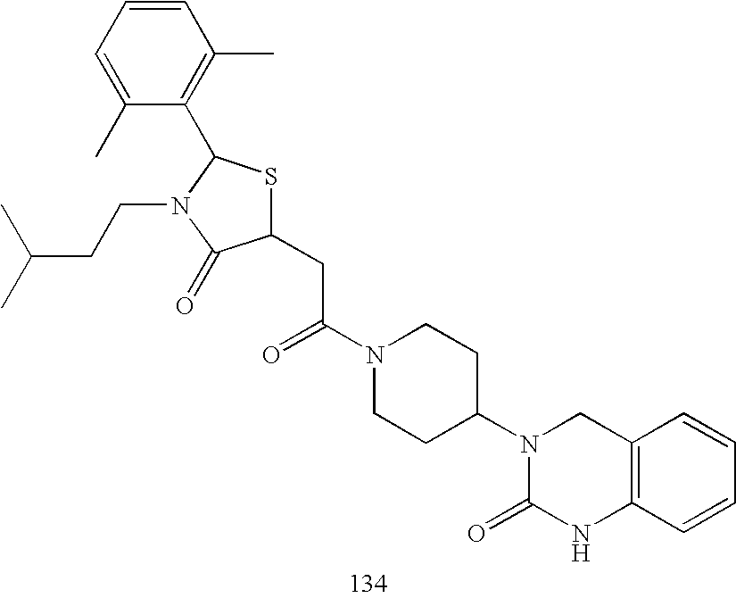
C1(CC(N2CCC(N3C(=O)NC4=C(C3)C=CC=C4)CC2)=O)SC(C2=C(C)C=CC=C2C)N(CCC(C)C)C1=O
